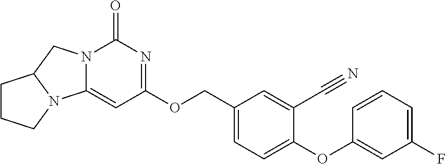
N12C(=CC(OCC3=CC=C(OC4=CC(F)=CC=C4)C(C#N)=C3)=NC1=O)N1C(C2)CCC1
